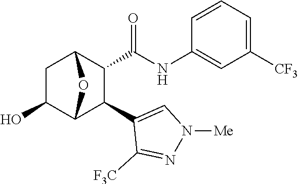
C1(O)C2C(C3=CN([Me])N=C3[F3C])C(C(NC3=CC([CF3])=CC=C3)=O)C(C1)O2
